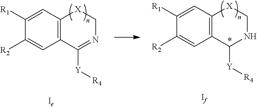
C1([R1])=CC2=C(C=C1[R2])C([Y][R4])=NC[X]2.C1([R1])=CC2=C(C=C1[R2])C([Y][R4])NC[X]2
